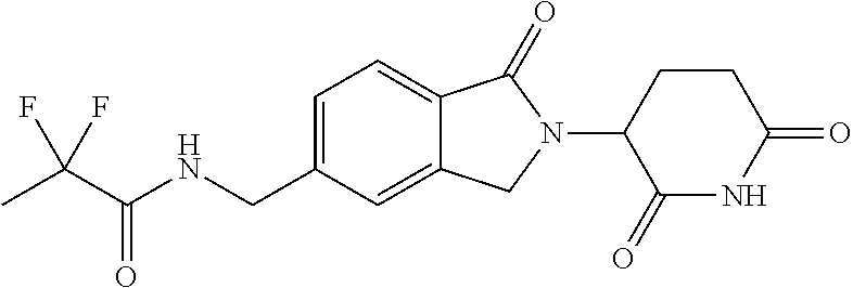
CC(C(NCC1=CC=C2C(=C1)CN(C1C(=O)NC(=O)CC1)C2=O)=O)(F)F
